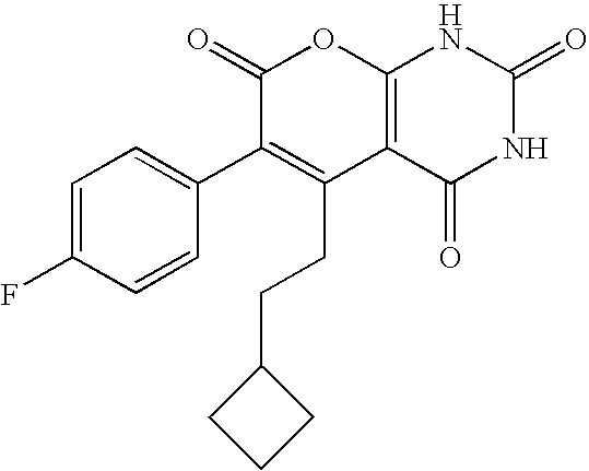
C12=C(C(=O)NC(=O)N1)C(CCC1CCC1)=C(C1=CC=C(F)C=C1)C(=O)O2
